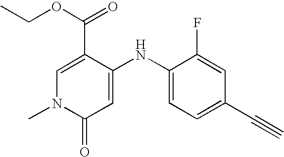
C1(C(=O)OCC)=CN(C)C(=O)C=C1NC1=CC=C(C#C)C=C1F
